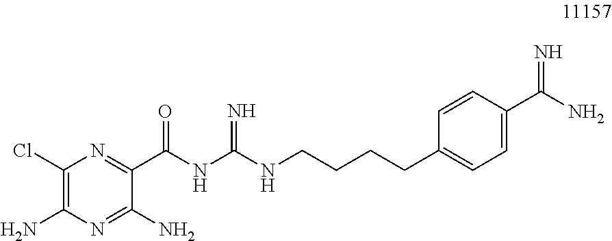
C1(Cl)=C(N)N=C(N)C(C(NC(=N)NCCCCC2=CC=C(C(N)=N)C=C2)=O)=N1
